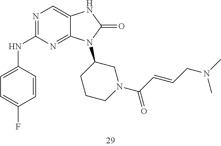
N1=C(NC2=CC=C(F)C=C2)N=C2C(=C1)NC(=O)N2C1CCCN(C(C=CCN(C)C)=O)C1
